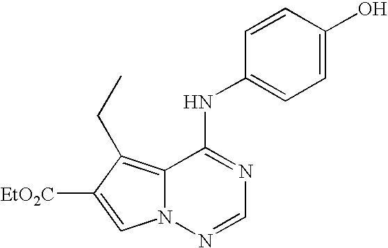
C12=C(CC)C([EtO2C])=CN1N=CN=C2NC1=CC=C(O)C=C1
